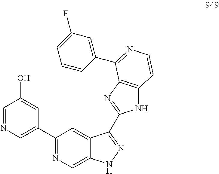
C1=NC=C(C2=NC=C3C(=C2)C(C2=NC4=C(N2)C=CN=C4C2=CC(F)=CC=C2)=NN3)C=C1O
